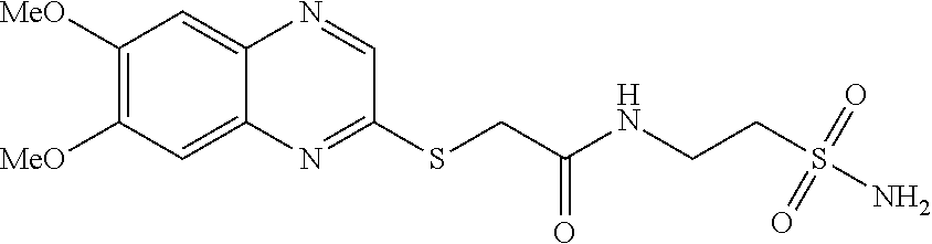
C1=C2C(=CC([MeO])=C1[MeO])N=C(SCC(NCCS(N)(=O)=O)=O)C=N2
